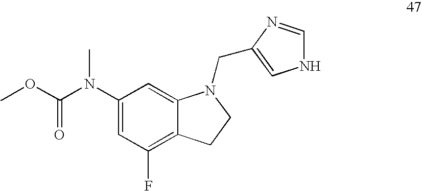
C1(N(C(=O)OC)C)=CC(F)=C2C(=C1)N(CC1=CNC=N1)CC2
